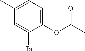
C1=C(OC(C)=O)C(Br)=CC(C)=C1
